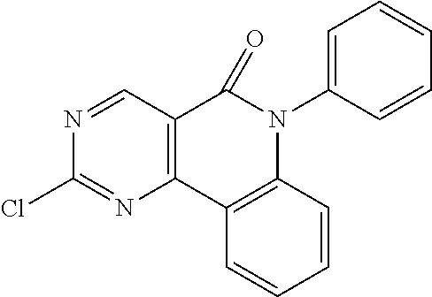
C12=C(C3=C(N(C4=CC=CC=C4)C1=O)C=CC=C3)N=C(Cl)N=C2
